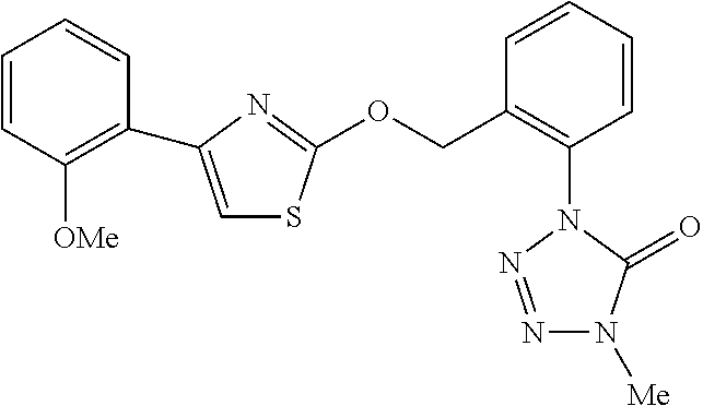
N1=NN(C2=C(COC3=NC(C4=C([OMe])C=CC=C4)=CS3)C=CC=C2)C(=O)N1[Me]
